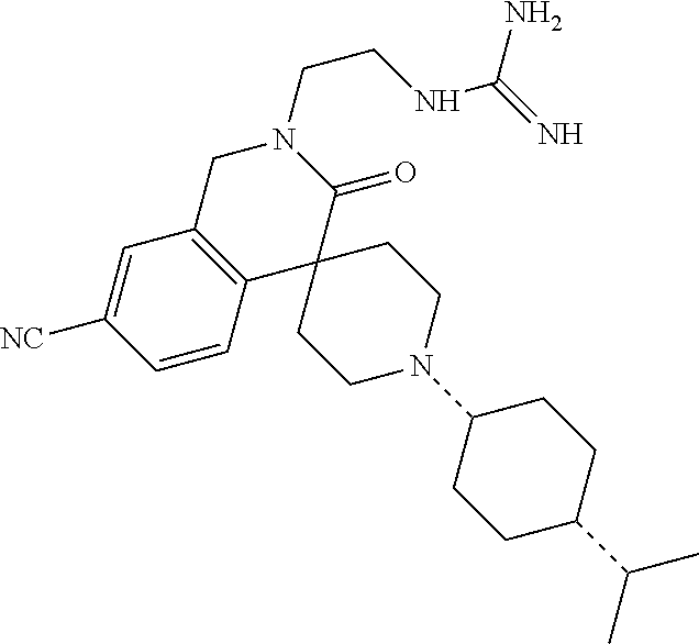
C1C2=C(C3(C(=O)N1CCNC(=N)N)CCN(C1CCC(C(C)C)CC1)CC3)C=CC([CN])=C2
